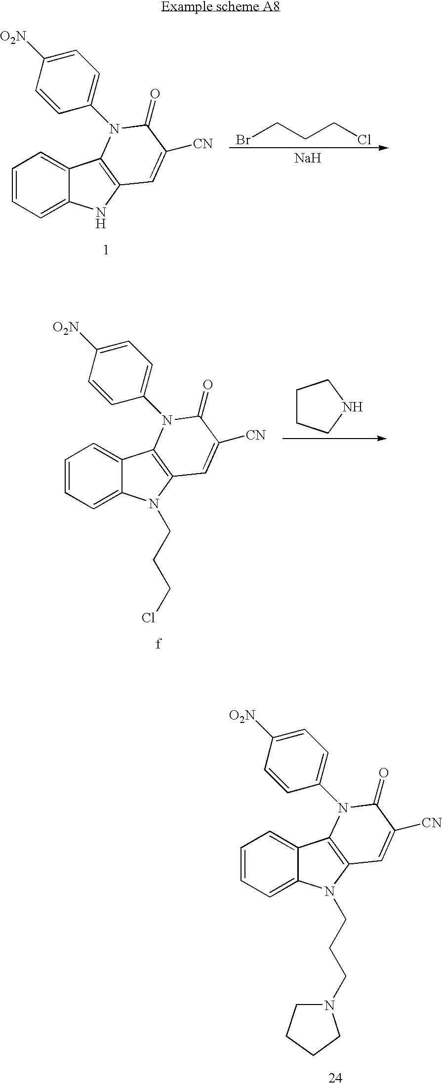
BrCCCCl.[Na].C1=CC=C2C(=C1)C1=C(N2)C=C([CN])C(=O)N1C1=CC=C([O2N])C=C1.C1CCNC1.C1=CC=C2C(=C1)C1=C(N2CCCCl)C=C([CN])C(=O)N1C1=CC=C([O2N])C=C1.C1=CC=C2C(=C1)C1=C(N2CCCN2CCCC2)C=C([CN])C(=O)N1C1=CC=C([O2N])C=C1
